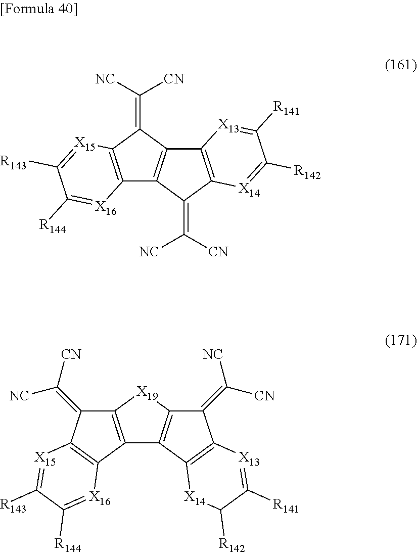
C12=C(C(=C([NC])[CN])C3=C1C(=C([CN])[NC])C1=C3[X13]=C([R141])C([R142])=[X14]1)[X15]=C([R143])C([R144])=[X16]2.C12=C(C3=C(C1=C([CN])[NC])[X15]=C([R143])C([R144])=[X16]3)C1=C([X19]2)C(=C([CN])[NC])C2=C1[X14]C([R142])C([R141])=[X13]2
